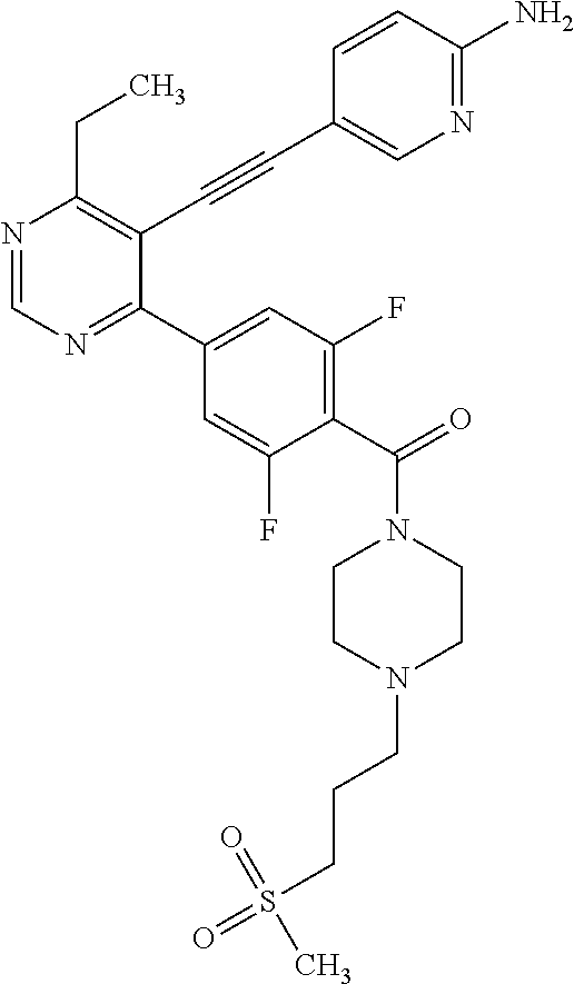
N1=CN=C(C2=CC(F)=C(C(=O)N3CCN(CCCS(C)(=O)=O)CC3)C(F)=C2)C(C#CC2=CN=C(N)C=C2)=C1CC
